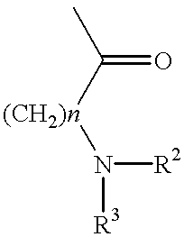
N([R2])([(CH2)n]C(=O)C)[R3]
